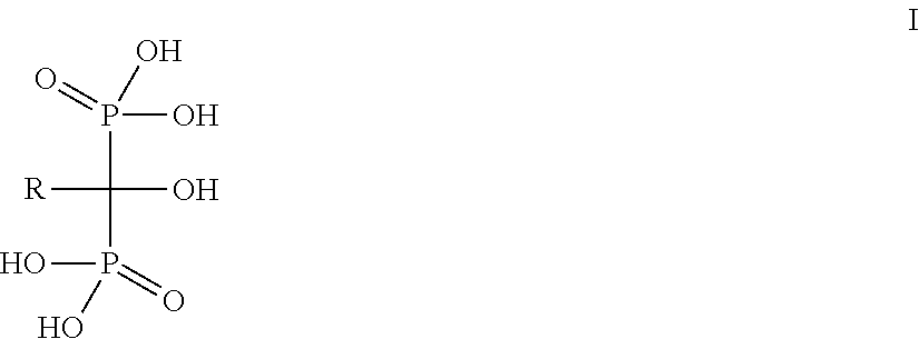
C(P(O)(=O)O)(O)([R])P(O)(=O)O
